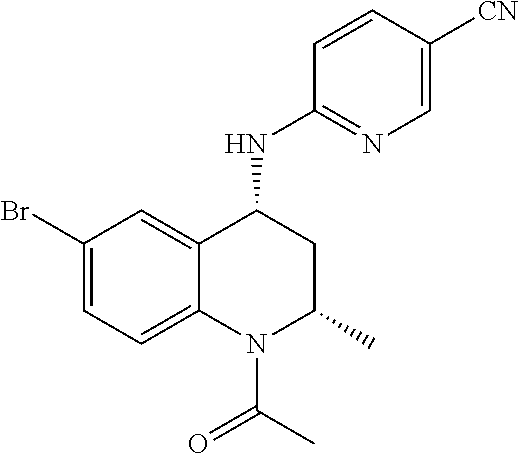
C1(Br)=CC=C2C(=C1)C(NC1=NC=C([CN])C=C1)CC(C)N2C(C)=O
